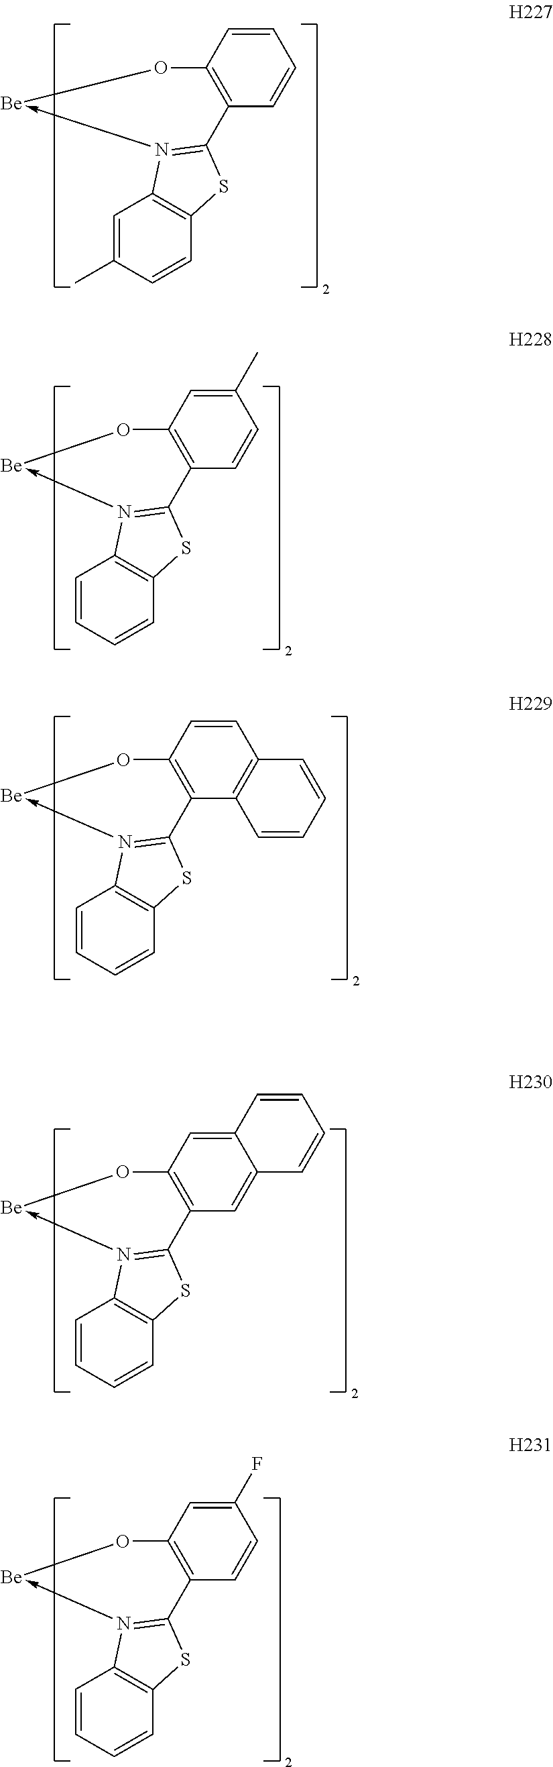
C1=C(C)C=CC2=C1N1->[Be]OC3=C(C=CC=C3)C=1S2.C1=CC=CC2=C1N1->[Be]OC3=C(C=CC(C)=C3)C=1S2.C1=CC=CC2=C1N1->[Be]OC3=C(C4=C(C=C3)C=CC=C4)C=1S2.C1=CC=CC2=C1N1->[Be]OC3=C(C=C4C(=C3)C=CC=C4)C=1S2.C1=CC=CC2=C1N1->[Be]OC3=C(C=CC(F)=C3)C=1S2
